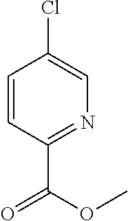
C1=CC(C(OC)=O)=NC=C1Cl
